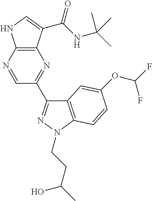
C12=C(N=CC(C3=NN(CCC(C)O)C4=C3C=C(OC(F)F)C=C4)=N1)NC=C2C(NC(C)(C)C)=O
